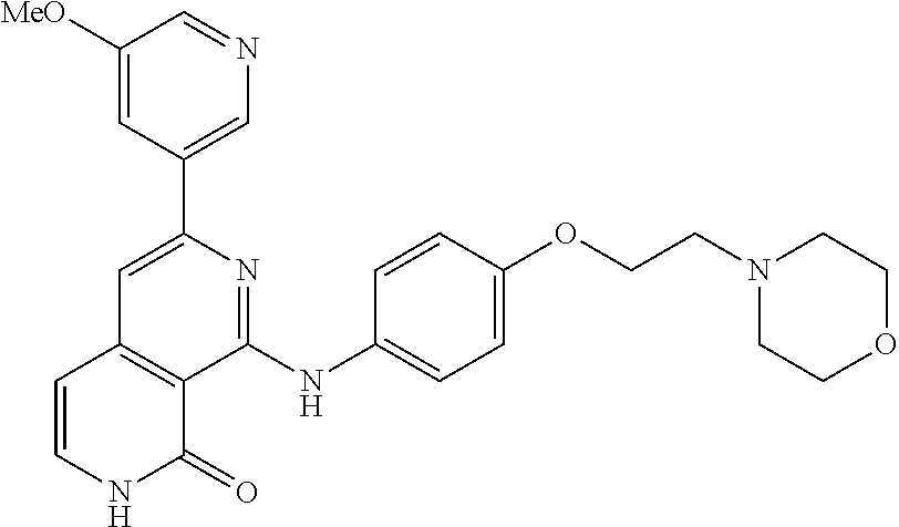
C1(C2=CN=CC([MeO])=C2)=CC2=C(C(NC3=CC=C(OCCN4CCOCC4)C=C3)=N1)C(=O)NC=C2
